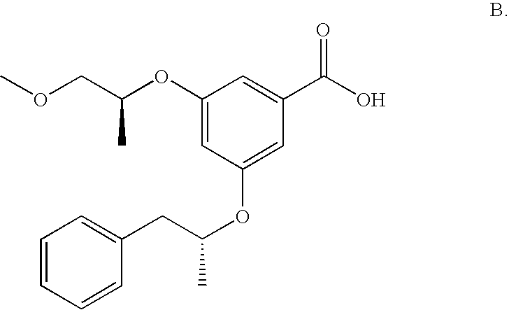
C1(OC(COC)C)=CC(OC(CC2=CC=CC=C2)C)=CC(C(O)=O)=C1
